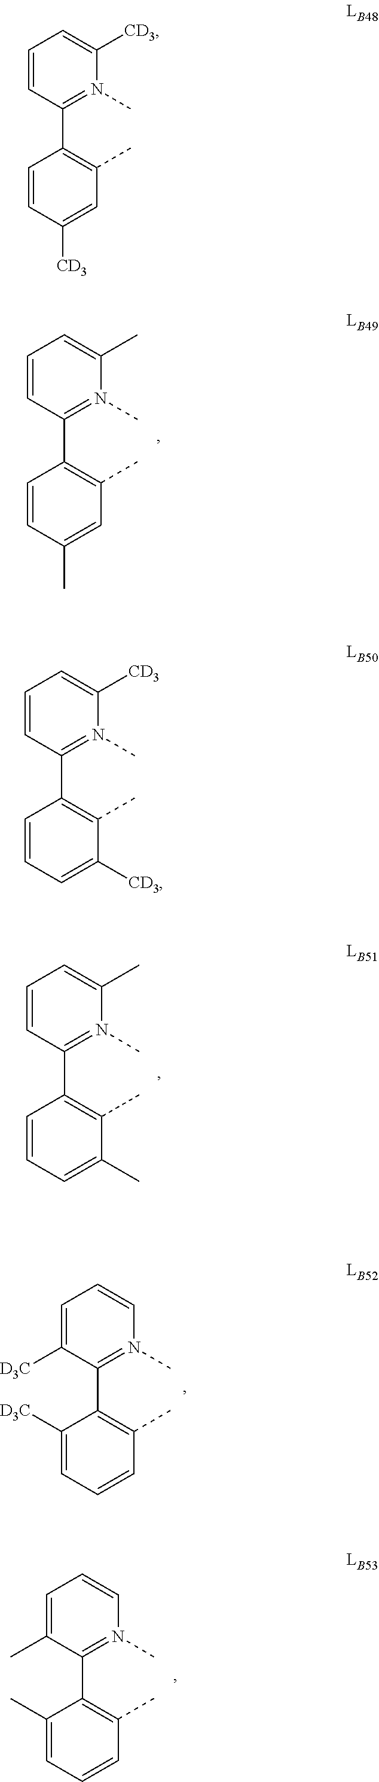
C1([CD3])=CC(C)=C(C2=N(C)C([CD3])=CC=C2)C=C1.C1=C([CD3])C(C)=C(C2=N(C)C([CD3])=CC=C2)C=C1.C1(C)=CC(C)=C(C2=N(C)C(C)=CC=C2)C=C1.C1=C(C)C(C)=C(C2=N(C)C(C)=CC=C2)C=C1.C1=CC(C)=C(C2=N(C)C=CC=C2[D3C])C([D3C])=C1.C1=CC(C)=C(C2=N(C)C=CC=C2C)C(C)=C1
